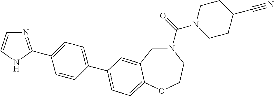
N1(C(N2CCC(C#N)CC2)=O)CC2=CC(C3=CC=C(C4=NC=CN4)C=C3)=CC=C2OCC1
